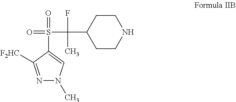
[F2HC]C1=NN(C)C=C1S(=O)(=O)C(C)(C1CCNCC1)F
